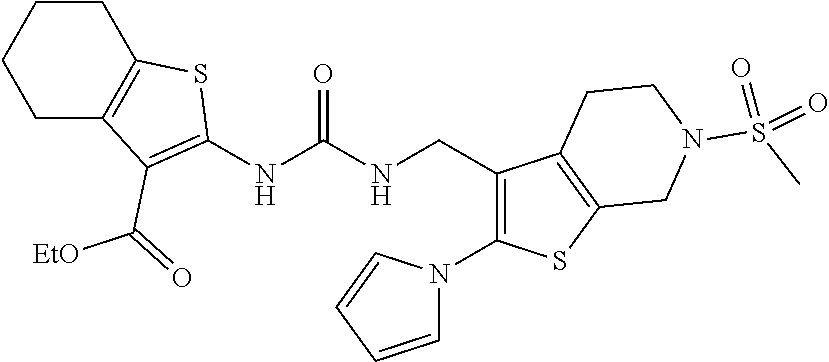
C1C2=C(CCC1)SC(NC(NCC1=C(N3C=CC=C3)SC3=C1CCN(S(C)(=O)=O)C3)=O)=C2C(=O)[EtO]
